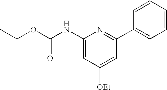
CC(OC(=O)NC1=CC([OEt])=CC(C2=CC=CC=C2)=N1)(C)C
